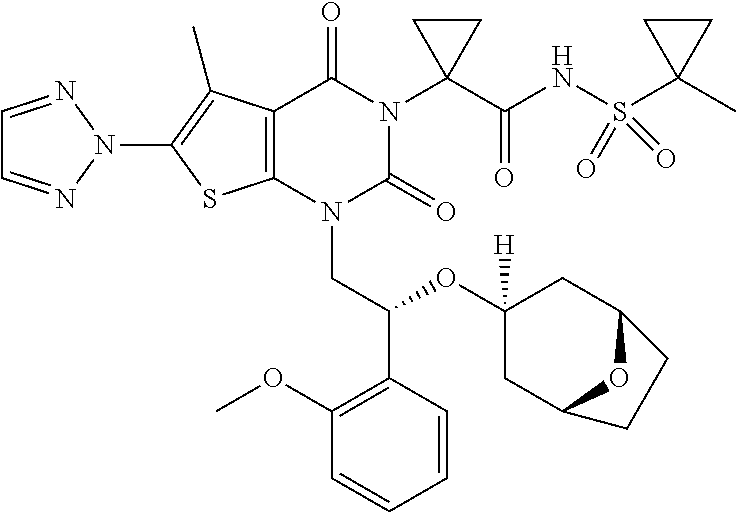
C1=NN(C2=C(C)C3=C(S2)N(CC(OC2([H])CC4OC(C2)CC4)C2=C(OC)C=CC=C2)C(=O)N(C2(C(=O)NS(C4(C)CC4)(=O)=O)CC2)C3=O)N=C1
